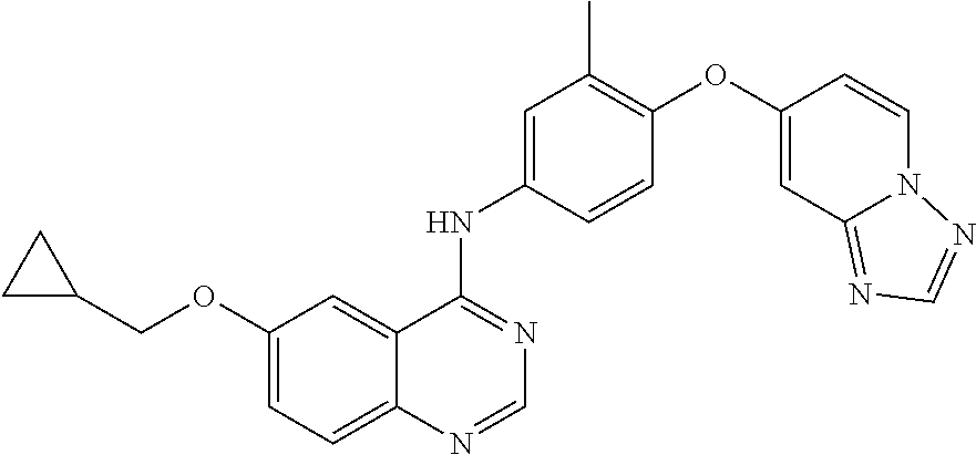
C12=CC=C(OCC3CC3)C=C1C(NC1=CC(C)=C(OC3=CC4=NC=NN4C=C3)C=C1)=NC=N2
